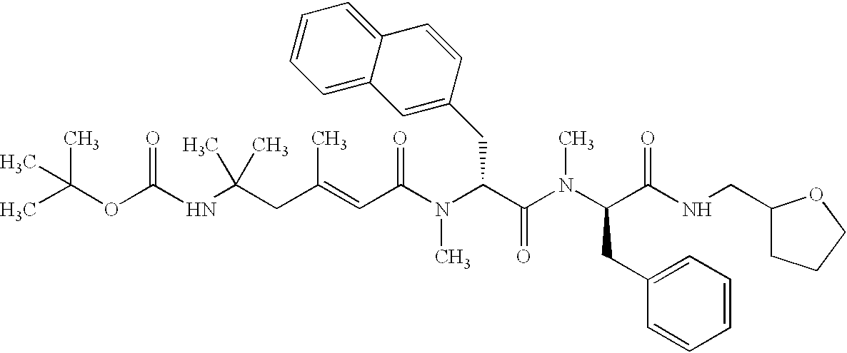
CC(OC(NC(CC(=CC(N(C(C(N(C(C(NCC1CCCO1)=O)CC1=CC=CC=C1)C)=O)CC1=CC2=CC=CC=C2C=C1)C)=O)C)(C)C)=O)(C)C
